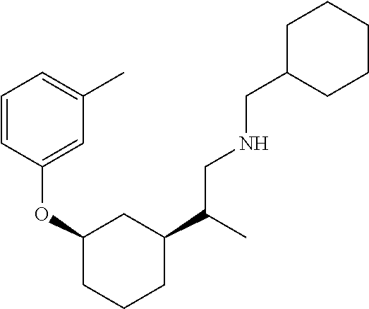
C1(C(CNCC2CCCCC2)C)CC(OC2=CC(C)=CC=C2)CCC1
